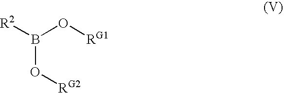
B(O[RG2])(O[RG1])[R2]
